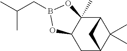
C12C3(C)C(CC(C1(C)C)C2)OB(CC(C)C)O3
